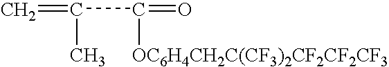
C(C(=O)[OC6H4CH2C(CF3)2CF2CF2CF3])(=C)C
